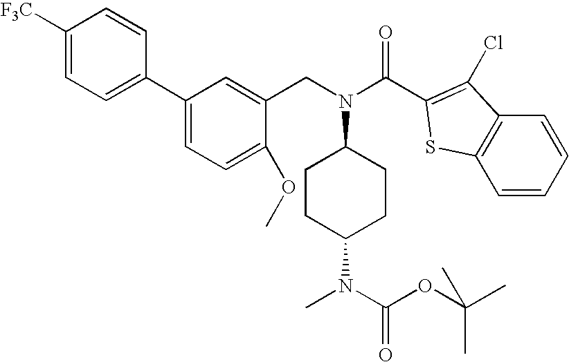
C1CC(N(C)C(OC(C)(C)C)=O)CCC1N(CC1=CC(C2=CC=C([F3C])C=C2)=CC=C1OC)C(=O)C1=C(Cl)C2=C(C=CC=C2)S1
